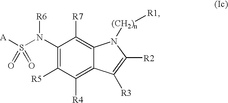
C12=C([R7])C(N(S(=O)([A])=O)[R6])=C([R5])C([R4])=C1C([R3])=C([R2])N2[(CH2)n][R1]
